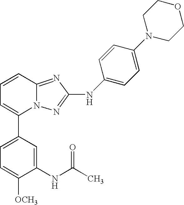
C1=CC2=NC(NC3=CC=C(N4CCOCC4)C=C3)=NN2C(C2=CC=C([OCH3])C(NC(C)=O)=C2)=C1
